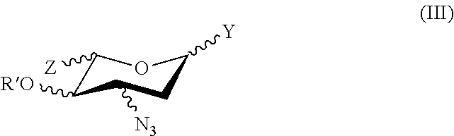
[Y]C1CC([N3])C([RO])C([Z])O1
